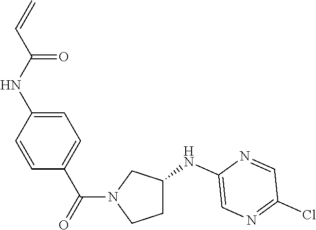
C1=CC(NC(C=C)=O)=CC=C1C(=O)N1CCC(NC2=CN=C(Cl)C=N2)C1
